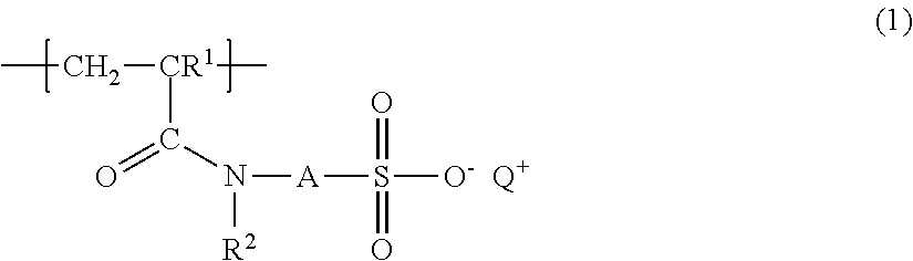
CC[CR1](C)C(N([R2])[A]S([O-])(=O)=O)=O.[Q+]
